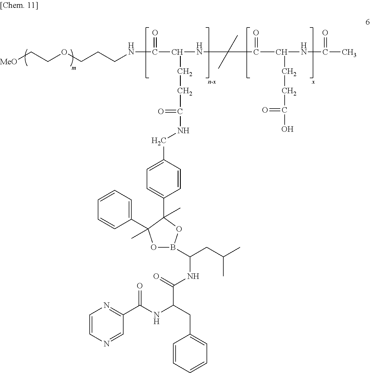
[MeO]CCOCCCNC(=O)C(NC(C(=O)C(CCC(O)=O)NC(C)=O)(C)C)CCC(=O)NCC1=CC=C(C2(C)C(C)(C3=CC=CC=C3)OB(C(CC(C)C)NC(=O)C(NC(C3=NC=CN=C3)=O)CC3=CC=CC=C3)O2)C=C1
